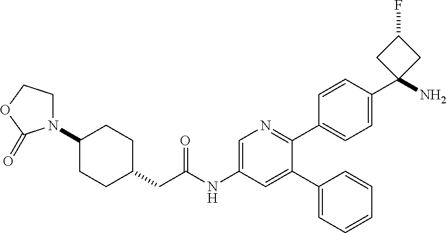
C1(N2CCOC2=O)CCC(CC(NC2=CN=C(C3=CC=C(C4(N)CC(F)C4)C=C3)C(C3=CC=CC=C3)=C2)=O)CC1
